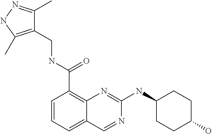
C1=CC=C2C(=C1C(NCC1=C(C)NN=C1C)=O)N=C(NC1CCC(O)CC1)N=C2
